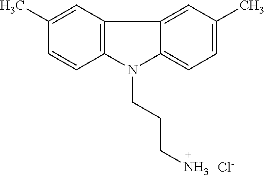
C12=C(N(CCCN)C3=CC=C(C)C=C13)C=CC(C)=C2.[Cl-]
